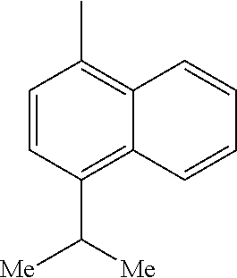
C1=CC(C([Me])[Me])=C2C(=C1C)C=CC=C2
